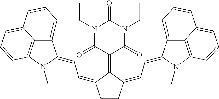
C1CC(=CC=C2C3=CC=CC4=CC=CC(=C34)N2C)C(=C2C(=O)N(CC)C(=O)N(CC)C2=O)C1=CC=C1C2=CC=CC3=CC=CC(=C23)N1C
